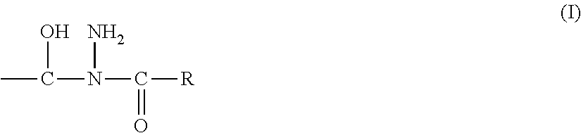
CC(N(C([R])=O)N)O
